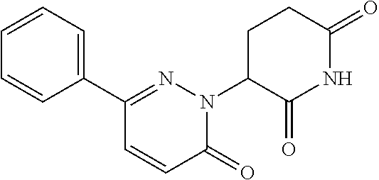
N1(C2C(=O)NC(=O)CC2)N=C(C2=CC=CC=C2)C=CC1=O
